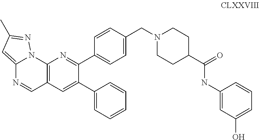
C12=CC(C)=NN1C1=C(C=N2)C=C(C2=CC=CC=C2)C(C2=CC=C(CN3CCC(C(=O)NC4=CC(O)=CC=C4)CC3)C=C2)=N1
